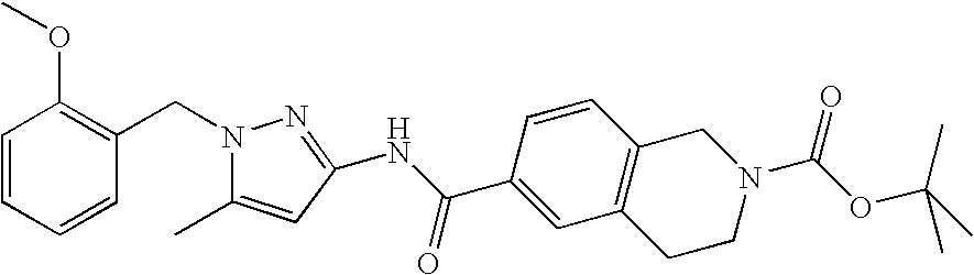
C1=CC=CC(CN2C(C)=CC(NC(C3=CC4=C(C=C3)CN(C(OC(C)(C)C)=O)CC4)=O)=N2)=C1OC
